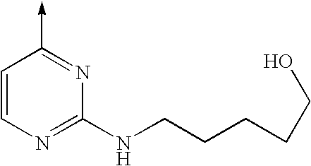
C1=CN=C(NCCCCCO)N=C1->C
